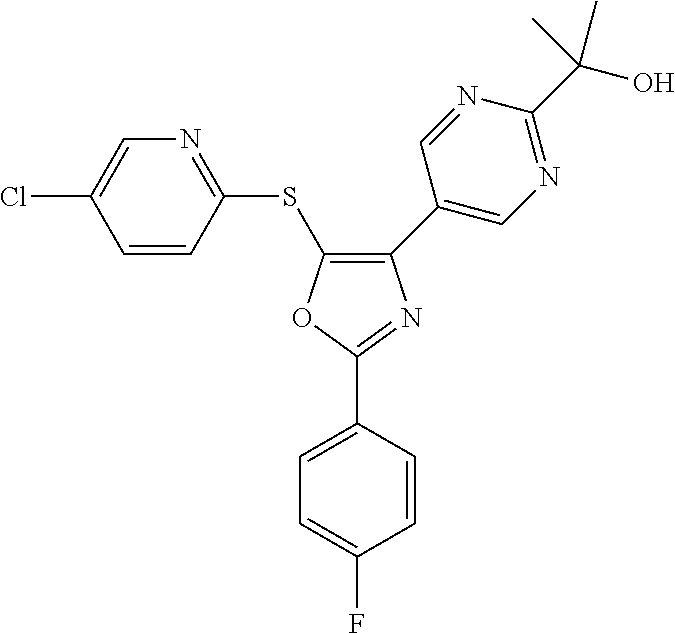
C1(C2=CN=C(C(O)(C)C)N=C2)=C(SC2=NC=C(Cl)C=C2)OC(C2=CC=C(F)C=C2)=N1
